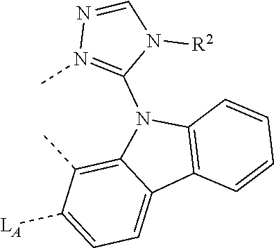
C1=C([LA])C(C)=C2C(=C1)C1=C(N2C2=N(C)N=CN2[R2])C=CC=C1
